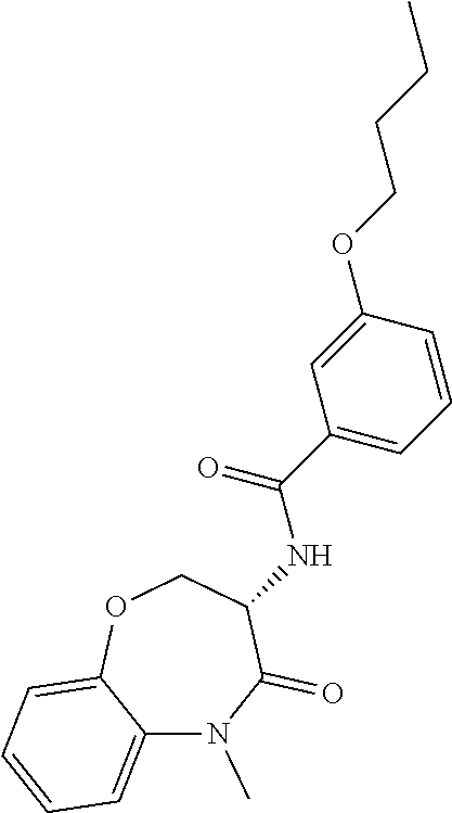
N(C(=O)C1=CC=CC(OCCCC)=C1)C1C(=O)N(C)C2=CC=CC=C2OC1
